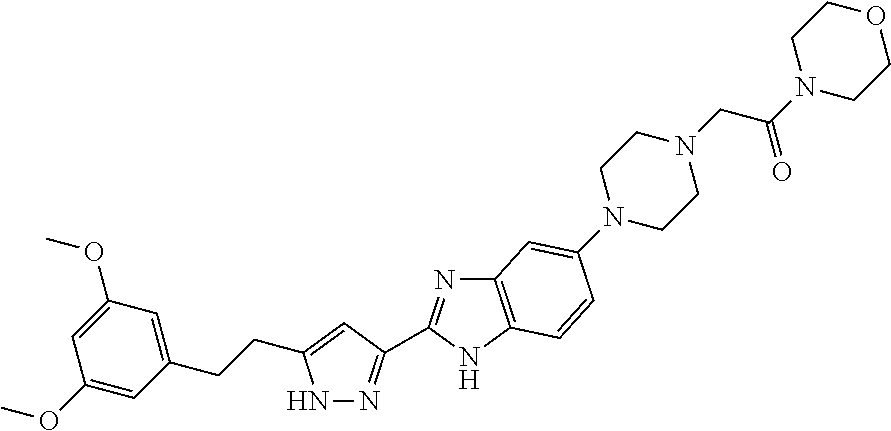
N1N=C(C2=NC3=C(N2)C=CC(N2CCN(CC(N4CCOCC4)=O)CC2)=C3)C=C1CCC1=CC(OC)=CC(OC)=C1
